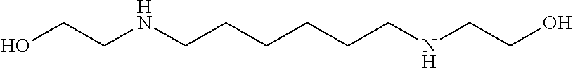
C(CNCCCCCCNCCO)O
